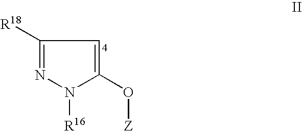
C1([R18])=NN([R16])C(O[Z])=C1
